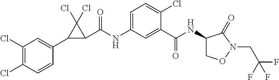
C1(Cl)=C(Cl)C=CC(C2C(C(NC3=CC=C(Cl)C(C(NC4CON(CC(F)(F)F)C4=O)=O)=C3)=O)C2(Cl)Cl)=C1
